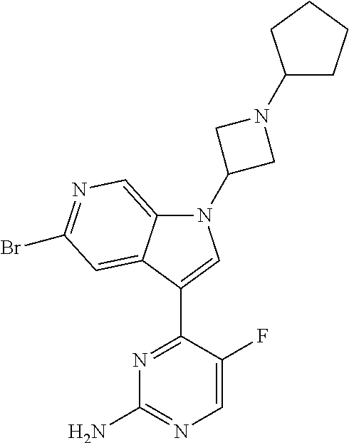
N1=C(C2=CN(C3CN(C4CCCC4)C3)C3=CN=C(Br)C=C32)C(F)=CN=C1N
